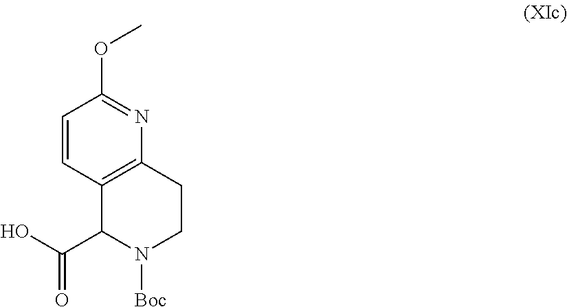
C12=C(CCN([Boc])C1C(O)=O)N=C(OC)C=C2
